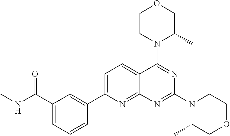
C1=C(C2=CC(C(=O)NC)=CC=C2)N=C2C(=C1)C(N1C(C)COCC1)=NC(N1C(C)COCC1)=N2
